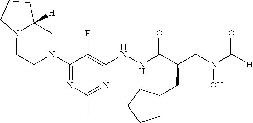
N1(C2=NC(C)=NC(NNC(C(CN(C([H])=O)O)CC3CCCC3)=O)=C2F)CC2([H])N(CC1)CCC2
